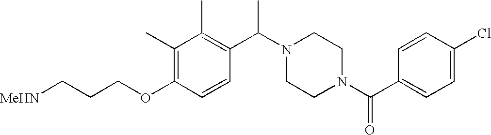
C(CCOC1=C(C)C(C)=C(C(N2CCN(C(C3=CC=C(Cl)C=C3)=O)CC2)C)C=C1)[MeHN]
